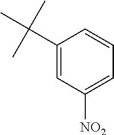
CC(C1=CC([NO2])=CC=C1)(C)C
